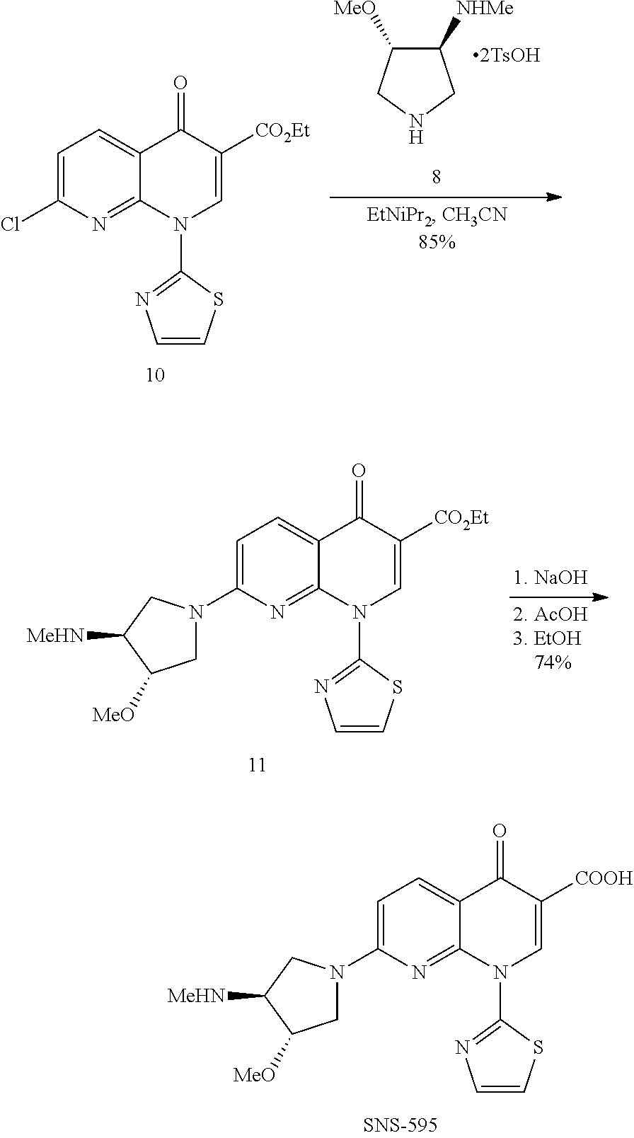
C1=C(Cl)N=C2C(=C1)C(=O)C([CO2Et])=CN2C1=NC=CS1.C1([NHMe])C([MeO])CNC1.C1=C(N2CC([MeO])C([MeHN])C2)N=C2C(=C1)C(=O)C([CO2Et])=CN2C1=NC=CS1.C1=C(N2CC([MeO])C([MeHN])C2)N=C2C(=C1)C(=O)C([COOH])=CN2C1=NC=CS1
